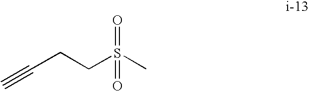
C#CCCS(C)(=O)=O
